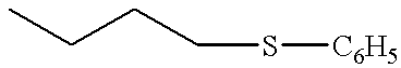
CCCCS[C6H5]
